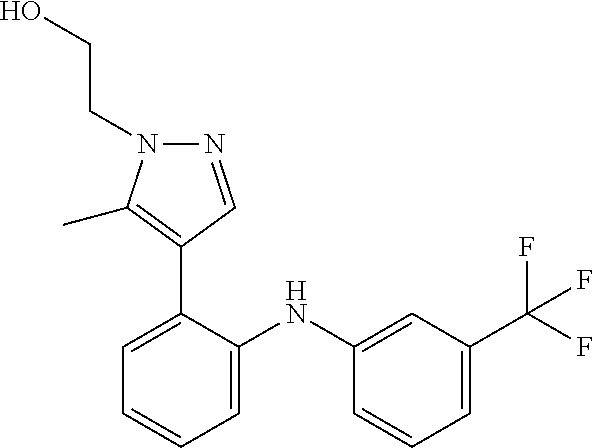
C1=C(NC2=CC=CC=C2C2=C(C)N(CCO)N=C2)C=CC=C1C(F)(F)F
